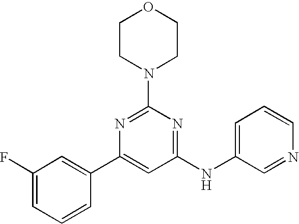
C1(NC2=CC=CN=C2)=NC(N2CCOCC2)=NC(C2=CC(F)=CC=C2)=C1
